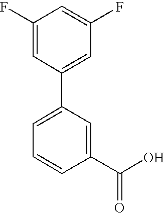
C1(C2=CC=CC(C(O)=O)=C2)=CC(F)=CC(F)=C1
